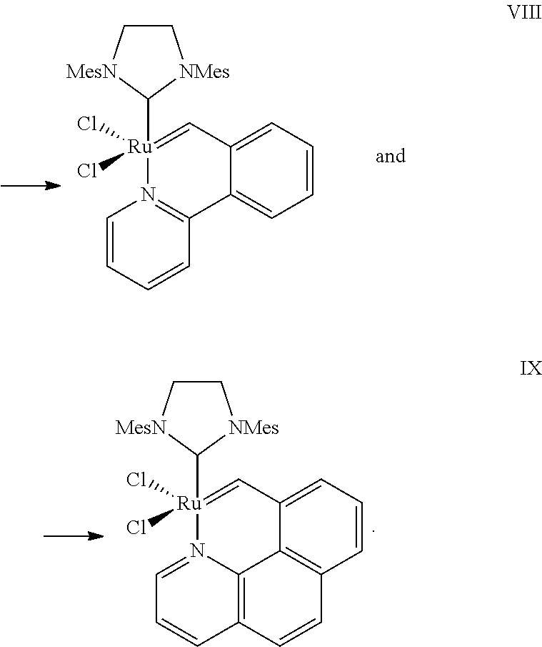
C1C[MesN]C([Ru]2(Cl)(Cl)=CC3=CC=CC=C3C3=N2C=CC=C3)[NMes]1.C1C[MesN]C([Ru]2(Cl)(Cl)=CC3=CC=CC4=C3C3=C(C=CC=N23)C=C4)[NMes]1
